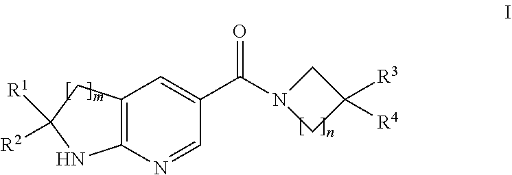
C12=C(N=CC(C(N3CC([R4])([R3])C3)=O)=C1)NC([R1])([R2])C2
